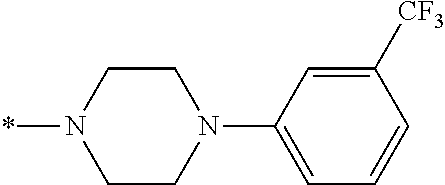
*N1CCN(C2=CC=CC([CF3])=C2)CC1
